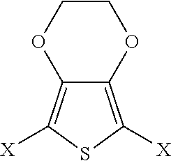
C12=C([X])SC([X])=C1OCCO2
